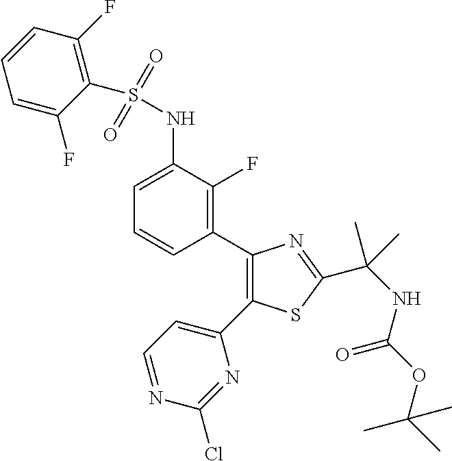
C1(C2=C(F)C(NS(C3=C(F)C=CC=C3F)(=O)=O)=CC=C2)=C(C2=CC=NC(Cl)=N2)SC(C(NC(OC(C)(C)C)=O)(C)C)=N1
